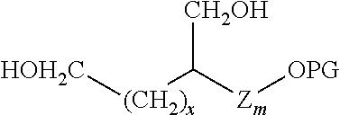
[HOH2C][(CH2)x]C([Zm][OPG])[CH2OH]
